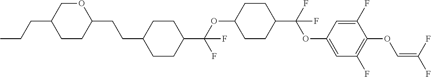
C1CC(CCC2CCC(C(OC3CCC(C(F)(OC4=CC(F)=C(OC=C(F)F)C(F)=C4)F)CC3)(F)F)CC2)OCC1CCC
